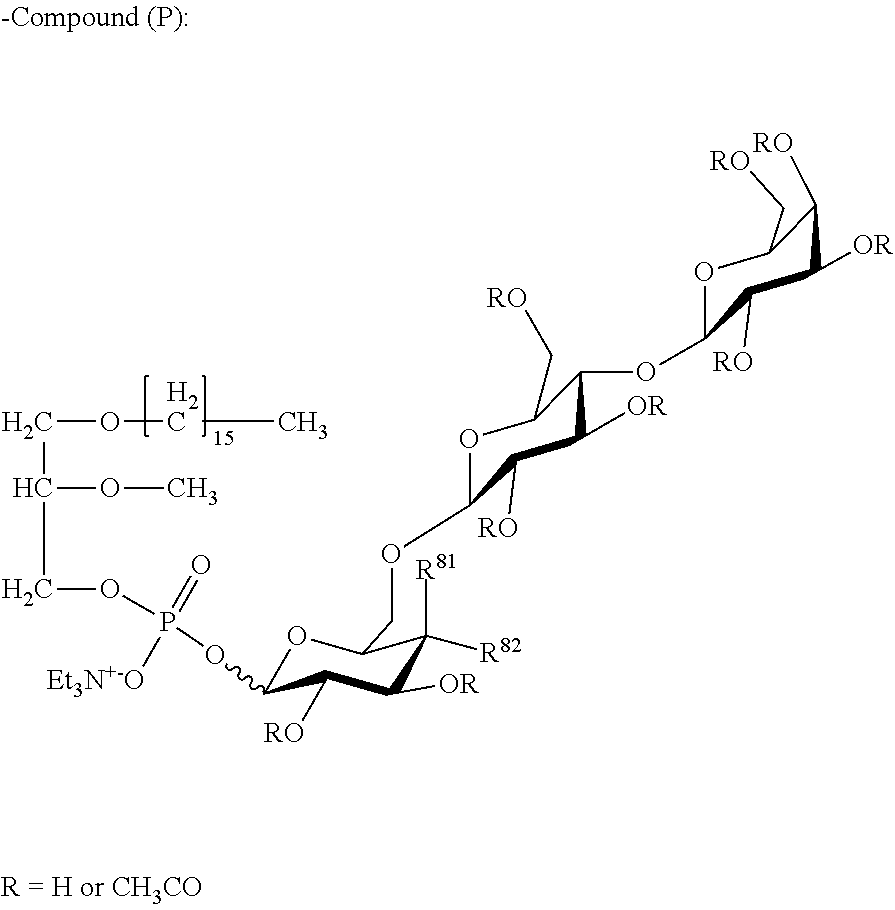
C(OCC)C(COP(=O)([Et3N+-O])OC1OC(COC2OC(C[RO])C(OC3OC(C[RO])C([RO])C([OR])C3[RO])C([OR])C2[RO])C([R82])([R81])C([OR])C1[RO])OC
